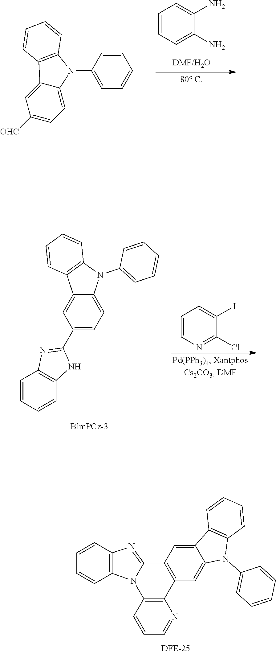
C1=CC=C(N)C(N)=C1.C1([OHC])=CC=C2C(=C1)C1=C(N2C2=CC=CC=C2)C=CC=C1.C1=CN=C(Cl)C(I)=C1.C1=CC=CC2=C1N=C(C1=CC=C3C(=C1)C1=C(N3C3=CC=CC=C3)C=CC=C1)N2.C12=C(C=CC=N1)N1C3=C(C=CC=C3)N=C1C1=C2C=C2C(=C1)C1=C(N2C2=CC=CC=C2)C=CC=C1
